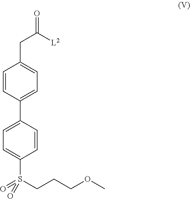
[L2]C(CC1=CC=C(C2=CC=C(S(CCCOC)(=O)=O)C=C2)C=C1)=O
